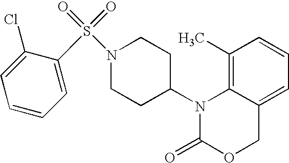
C1(C)=C2C(=CC=C1)COC(=O)N2C1CCN(S(=O)(=O)C2=CC=CC=C2Cl)CC1
